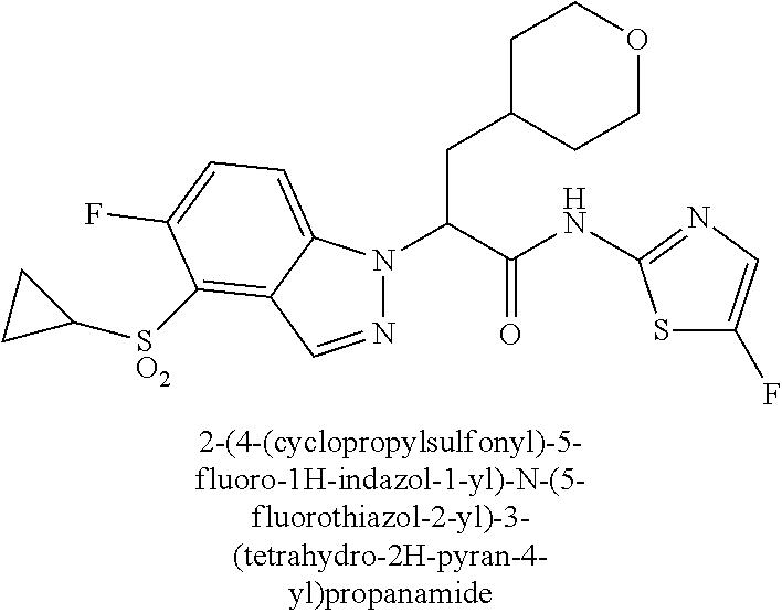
C1C(CC(N2N=CC3=C([SO2]C4CC4)C(F)=CC=C23)C(NC2=NC=C(F)S2)=O)CCOC1
